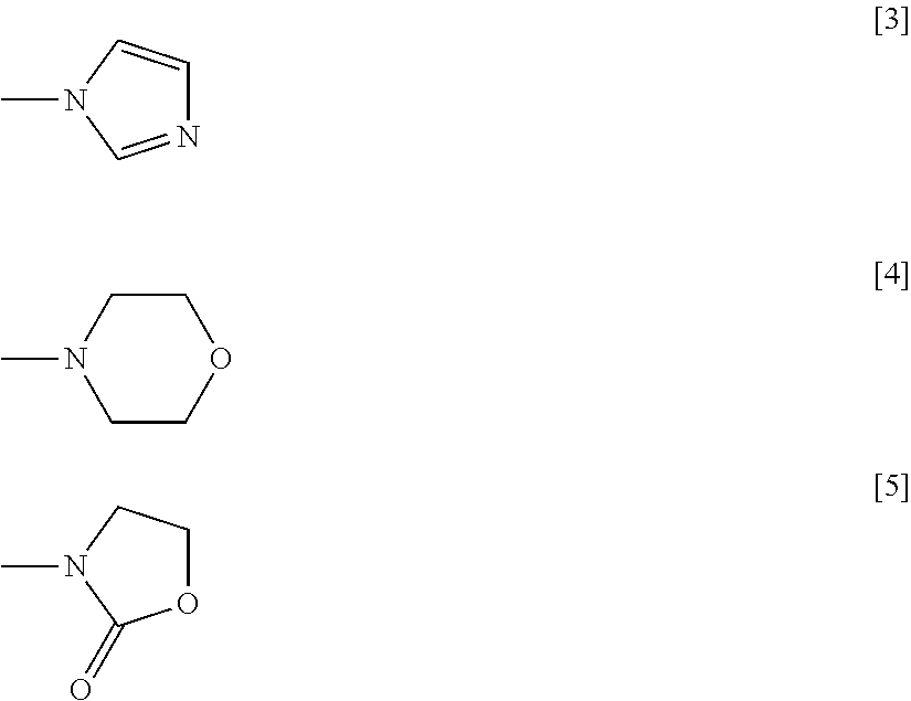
N1=CN(C)C=C1.CN1CCOCC1.O1CCN(C)C1=O
